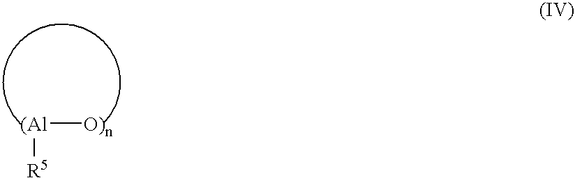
[(Al]([O)n])[R5]
